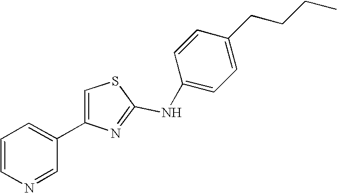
N(C1=NC(C2=CC=CN=C2)=CS1)C1=CC=C(CCCC)C=C1
